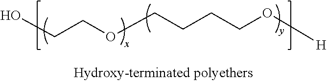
OCCOCCCCO[H]
